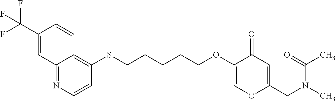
C12=NC=CC(SCCCCCOC3=COC(CN(C)C(=O)C)=CC3=O)=C1C=CC(C(F)(F)F)=C2
